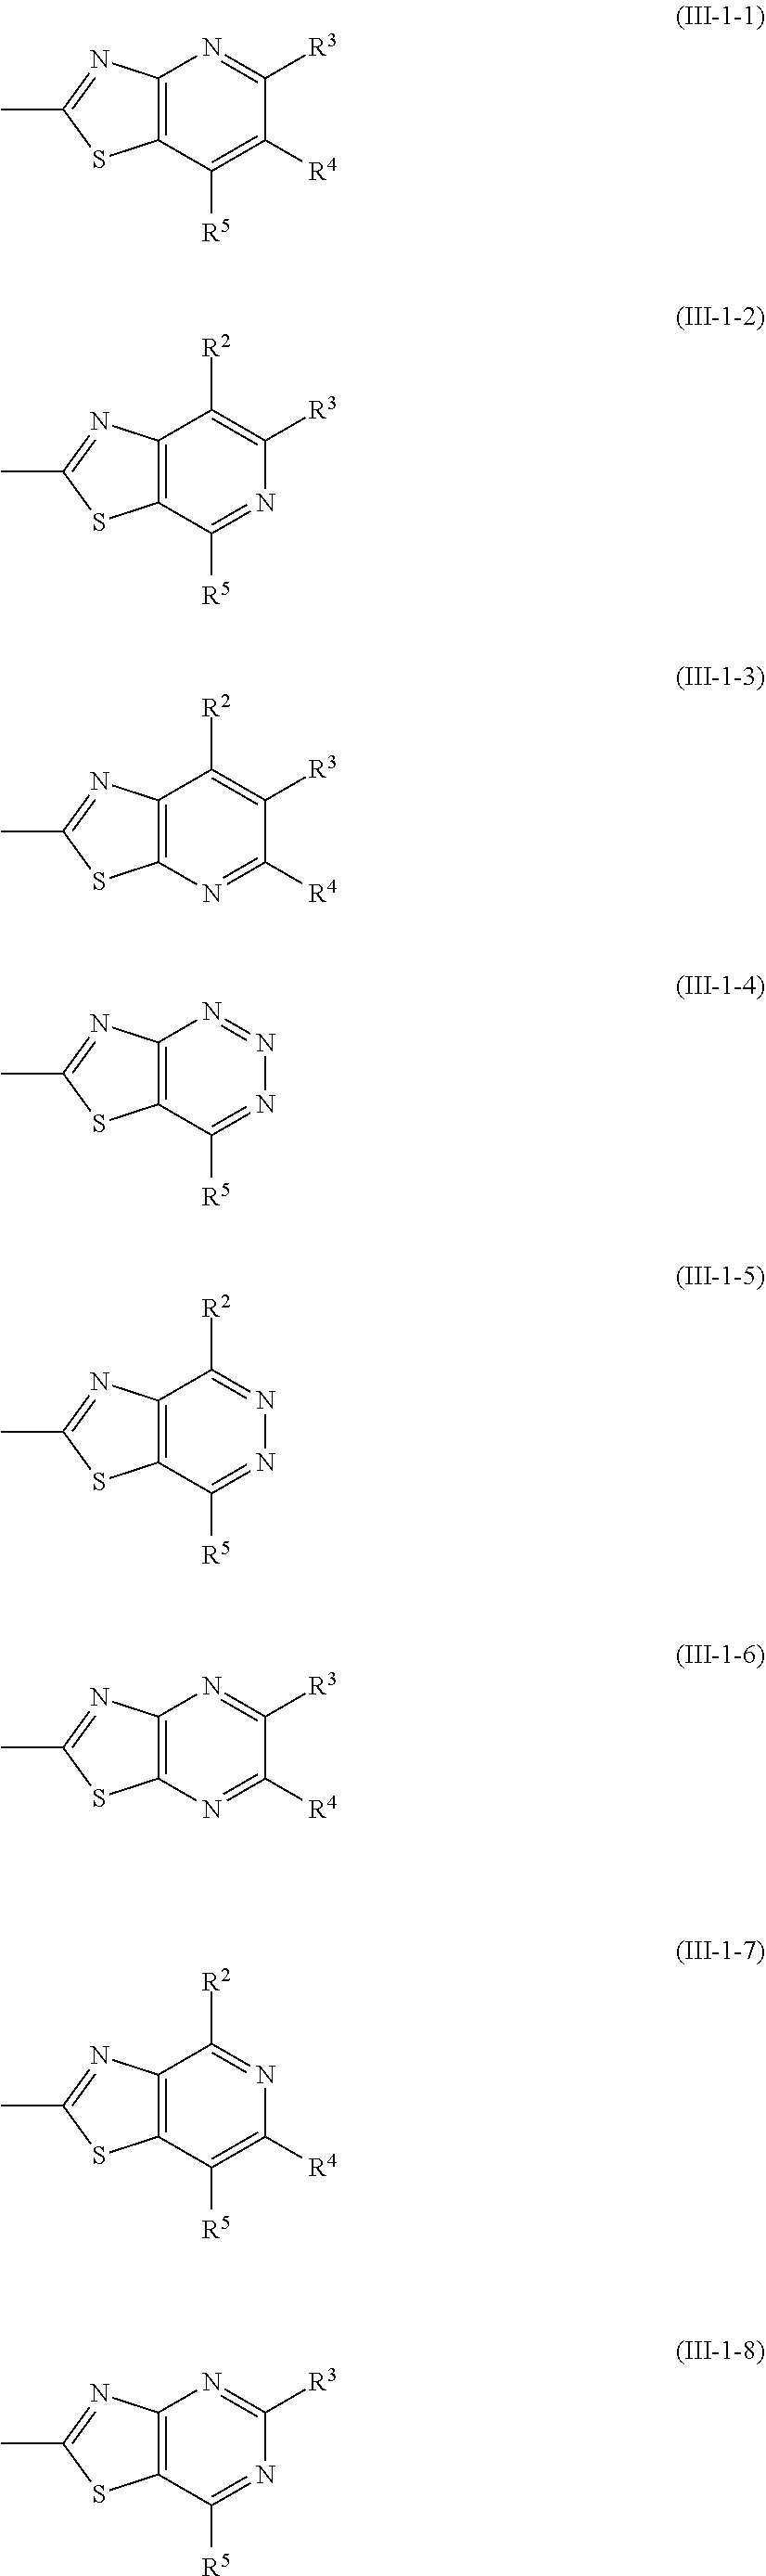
C12=C(C([R5])=C([R4])C([R3])=N1)SC(C)=N2.C12=C(C([R5])=NC([R3])=C1[R2])SC(C)=N2.C12=C(N=C([R4])C([R3])=C1[R2])SC(C)=N2.C12=C(C([R5])=NN=N1)SC(C)=N2.C12=C(C([R5])=NN=C1[R2])SC(C)=N2.C12=C(N=C([R4])C([R3])=N1)SC(C)=N2.C12=C(C([R5])=C([R4])N=C1[R2])SC(C)=N2.C12=C(C([R5])=NC([R3])=N1)SC(C)=N2
